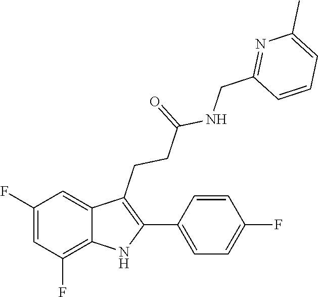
C(NC(CCC1=C(C2=CC=C(F)C=C2)NC2=C(F)C=C(F)C=C12)=O)C1=NC(C)=CC=C1
